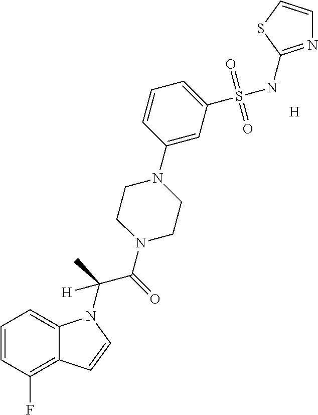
[H].C1=CC(F)=C2C(=C1)N(C(C(N1CCN(C3=CC(S(NC4=NC=CS4)(=O)=O)=CC=C3)CC1)=O)(C)[H])C=C2
